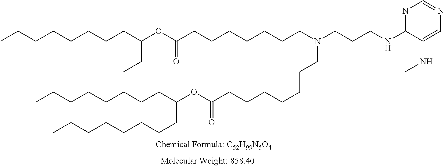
N1=C(NCCCN(CCCCCCCC(=O)OC(CCCCCCCC)CCCCCCCC)CCCCCCCC(=O)OC(CC)CCCCCCCC)C(NC)=CN=C1
